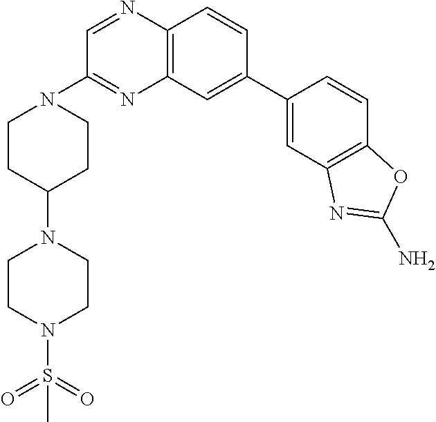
C1(C2=CC3=C(C=C2)N=CC(N2CCC(N4CCN(S(=O)(=O)C)CC4)CC2)=N3)=CC2=C(C=C1)OC(N)=N2
